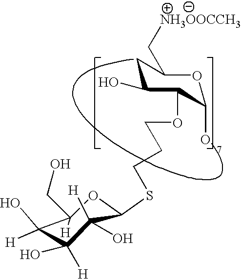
OC1C(OCCCSC2OC([H])(CO)C([H])(O)C([H])(O)C2(O)[H])C(O)CC(C[NH3OOCCH3])O1
